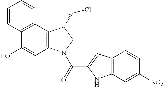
C12=C(N(C(=O)C3=CC4=C(N3)C=C([NO2])C=C4)CC1CCl)C=C(O)C1=C2C=CC=C1
